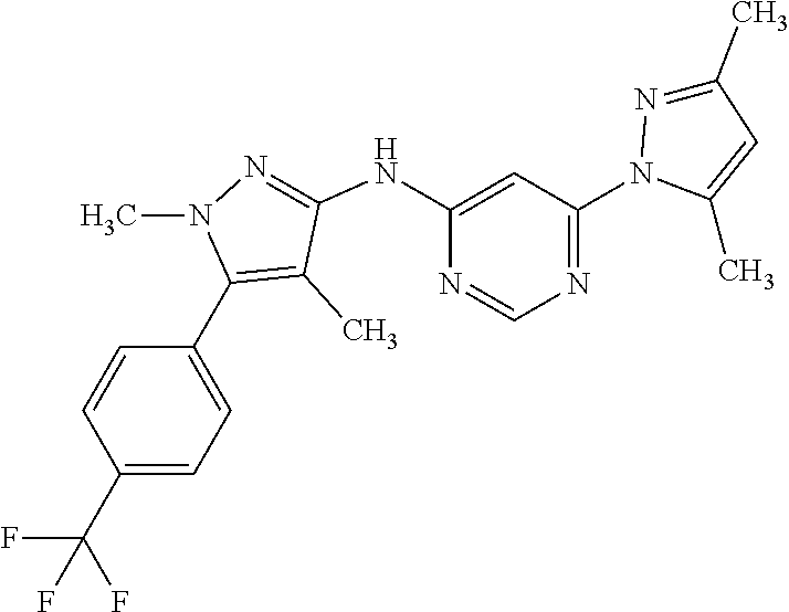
C1(C2=C(C)C(NC3=CC(N4N=C(C)C=C4C)=NC=N3)=NN2C)=CC=C(C(F)(F)F)C=C1
